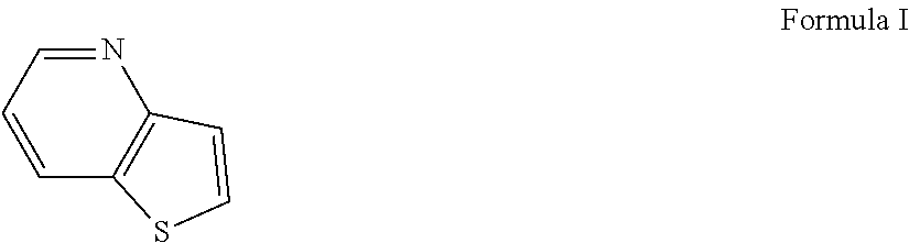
N1=CC=CC2=C1C=CS2
